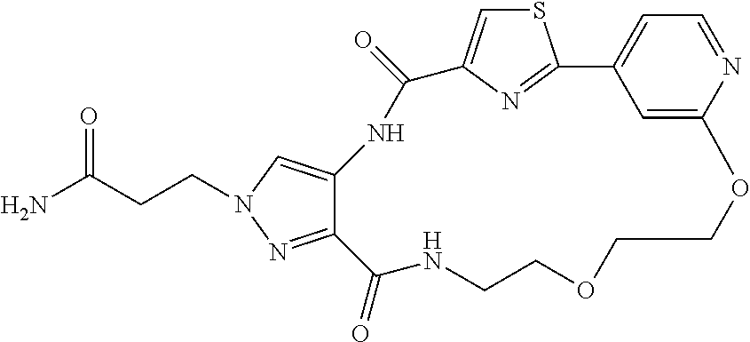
C(CC(N)=O)N1C=C2C(=N1)C(=O)NCCOCCOC1=CC(=CC=N1)C1=NC(=CS1)C(=O)N2
